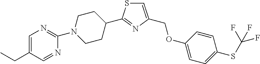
C1=C(COC2=CC=C(SC(F)(F)F)C=C2)N=C(C2CCN(C3=NC=C(CC)C=N3)CC2)S1
